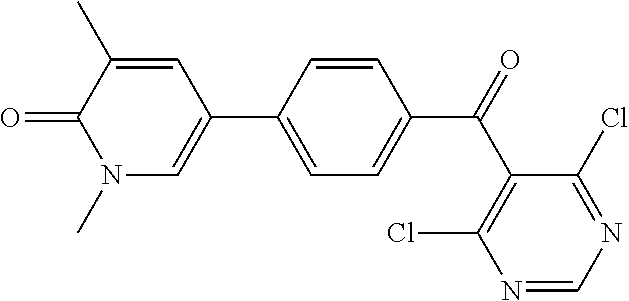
C1(Cl)=NC=NC(Cl)=C1C(C1=CC=C(C2=CN(C)C(=O)C(C)=C2)C=C1)=O
